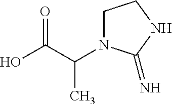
C1N(C(C(O)=O)C)C(=N)NC1
